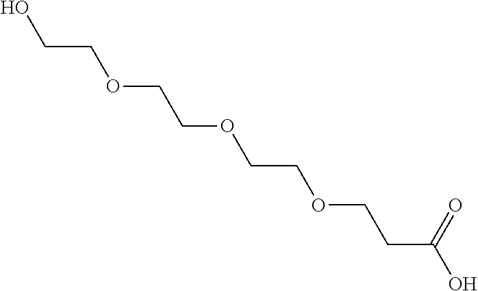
OCCOCCOCCOCCC(O)=O
